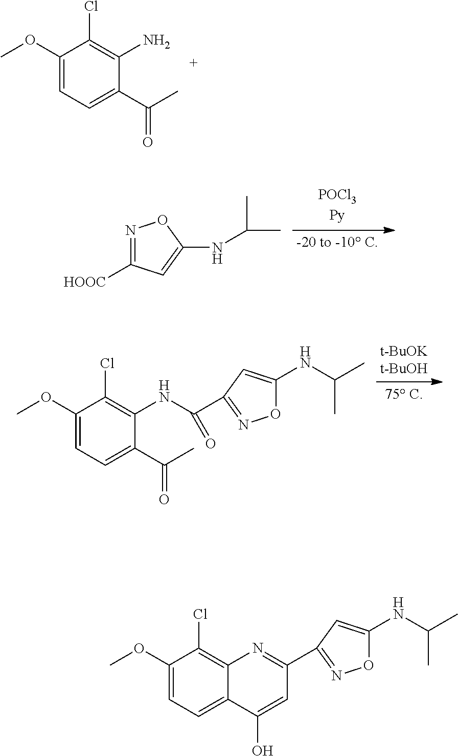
C1(OC)=CC=C(C(C)=O)C(N)=C1Cl.N1=C([HOOC])C=C(NC(C)C)O1.C1(OC)=CC=C(C(C)=O)C(NC(=O)C2=NOC(NC(C)C)=C2)=C1Cl.C1(OC)=CC=C2C(=C1Cl)N=C(C1=NOC(NC(C)C)=C1)C=C2O
